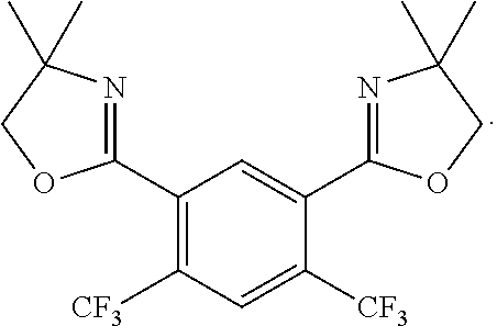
C1(C2=NC(C)(C)CO2)=C([CF3])C=C([CF3])C(C2=NC(C)(C)CO2)=C1
